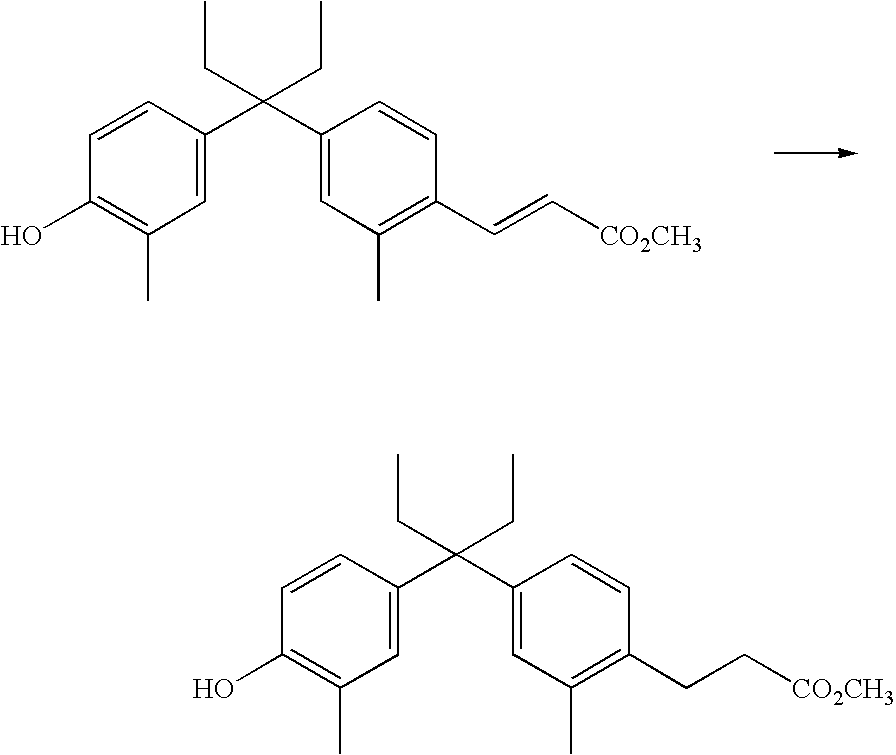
C1=CC(C(C2=CC(C)=C(CC[CO2CH3])C=C2)(CC)CC)=CC(C)=C1O.C1=CC(C(C2=CC(C)=C(C=C[CO2CH3])C=C2)(CC)CC)=CC(C)=C1O
